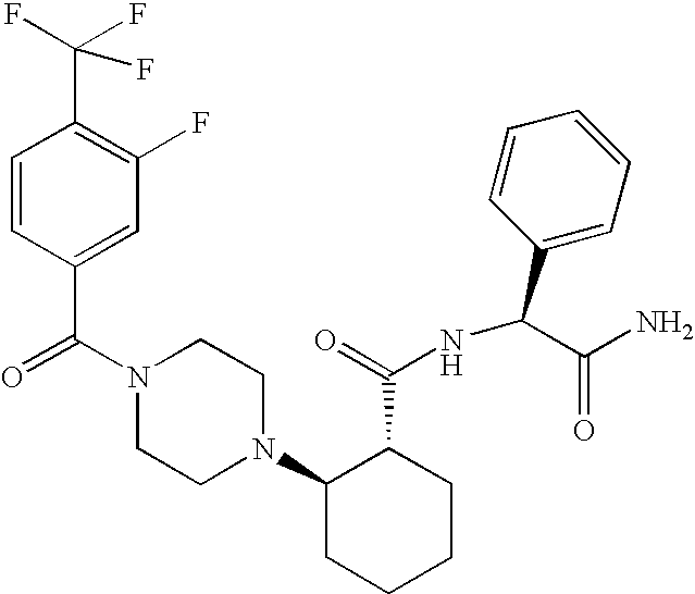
C(N1CCN(C2CCCCC2C(=O)NC(C2=CC=CC=C2)C(N)=O)CC1)(=O)C1=CC(F)=C(C(F)(F)F)C=C1
